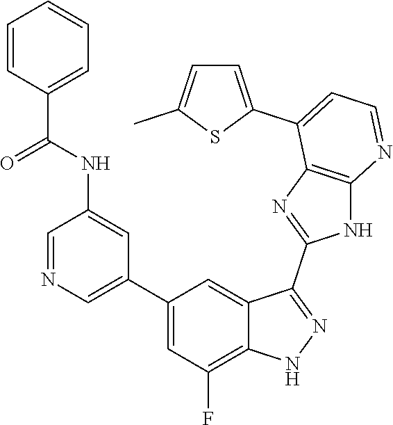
C1=NC=C(C2=CC(F)=C3C(=C2)C(C2=NC4=C(N2)N=CC=C4C2=CC=C(C)S2)=NN3)C=C1NC(C1=CC=CC=C1)=O
